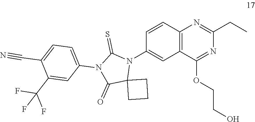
C12=C(C=CC(N3C(=S)N(C4=CC=C(C#N)C(C(F)(F)F)=C4)C(=O)C34CCC4)=C1)N=C(CC)N=C2OCCO
